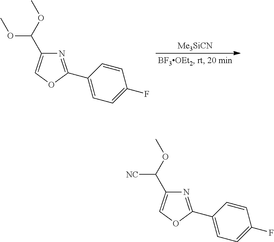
[Me3SiCN].N1=C(C2=CC=C(F)C=C2)OC=C1C(OC)OC.N1=C(C2=CC=C(F)C=C2)OC=C1C([NC])OC
